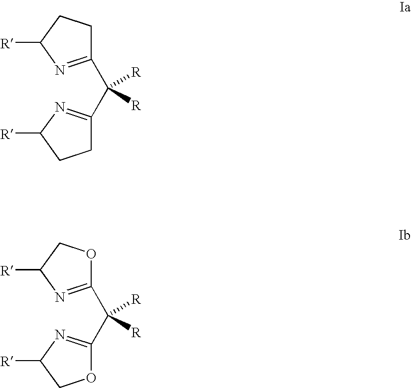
C1(C(C2=NC([R])CC2)([R])[R])=NC([R])CC1.C1(C(C2=NC([R])CO2)([R])[R])=NC([R])CO1
